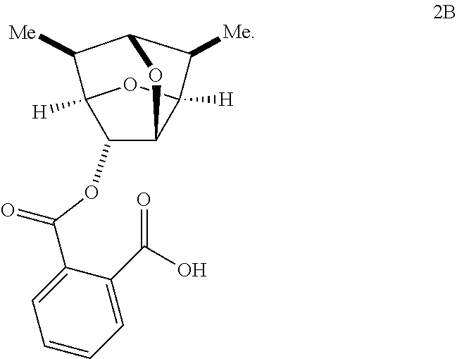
C1(OC(C2=CC=CC=C2C(O)=O)=O)C2C3([H])C([Me])C(C([Me])C1([H])O3)O2
